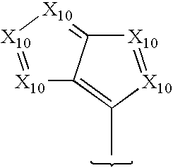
[X10]1=[X10]C(C)=C2C1=[X10][X10]=[X10]2
